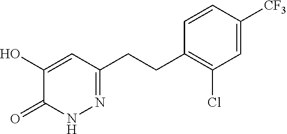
C1(O)=CC(CCC2=C(Cl)C=C([CF3])C=C2)=NNC1=O
